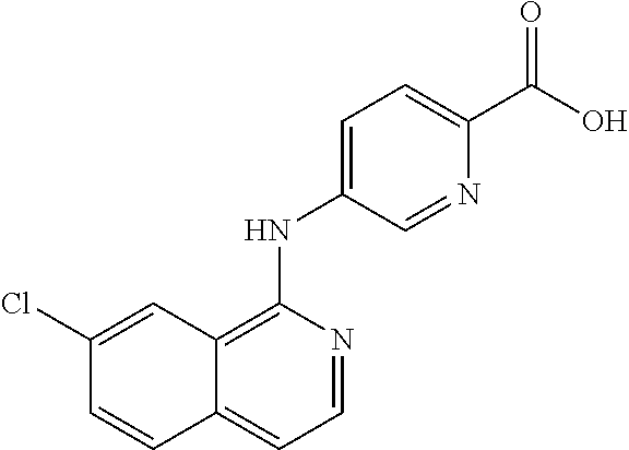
C1(Cl)=CC2=C(NC3=CC=C(C(O)=O)N=C3)N=CC=C2C=C1
